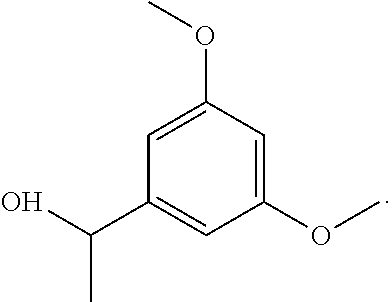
C1=C(C(O)C)C=C(OC)C=C1OC
